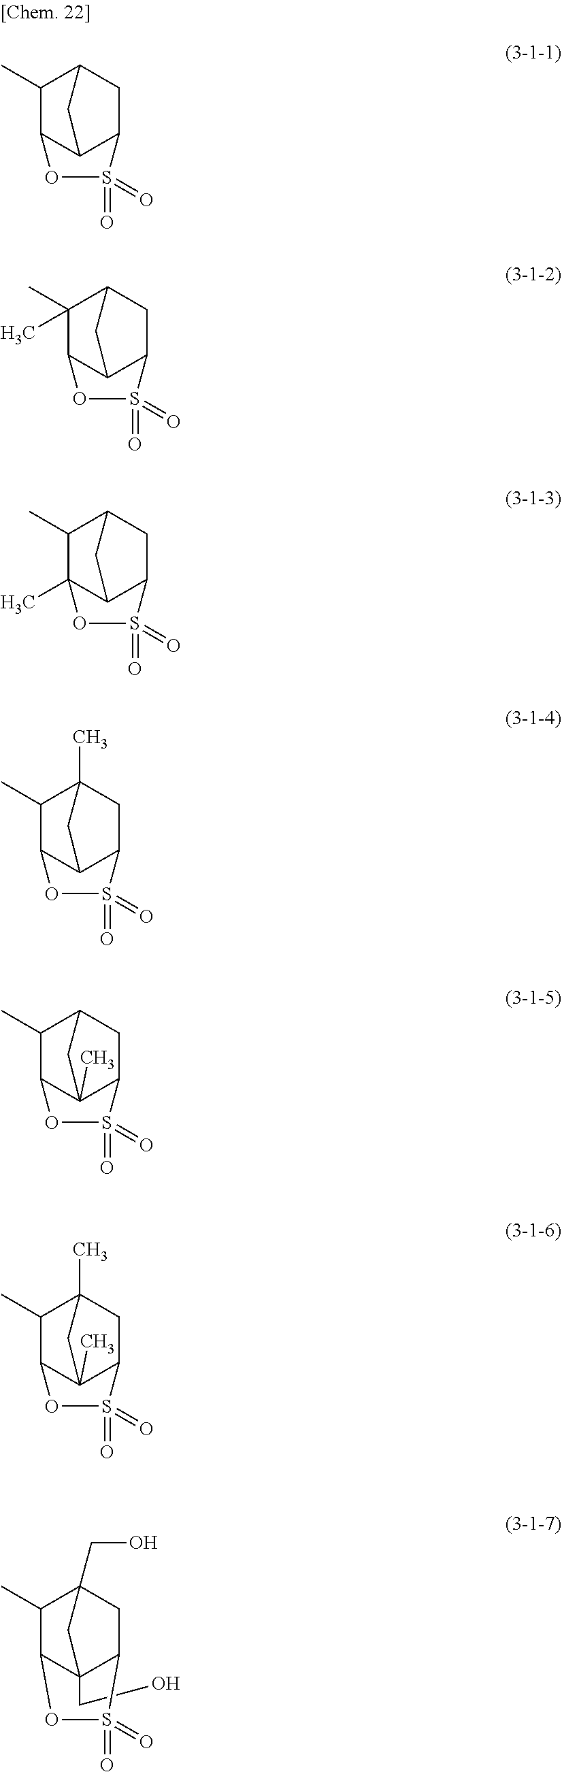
C1(C)C2C3C(CC1C3)S(=O)(=O)O2.C1(C)(C)C2C3C(CC1C3)S(=O)(=O)O2.C1(C)C2(C)C3C(CC1C3)S(=O)(=O)O2.C1(C)C2C3C(CC1(C)C3)S(=O)(=O)O2.C1(C)C2C3(C)C(CC1C3)S(=O)(=O)O2.C1(C)C2C3(C)C(CC1(C)C3)S(=O)(=O)O2.C(C12C3C(C)C(CO)(CC1S(=O)(=O)O3)C2)O
